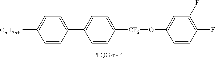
C1=CC(C2=CC=C([CF2]OC3=CC(F)=C(F)C=C3)C=C2)=CC=C1[CnH2n+1]
